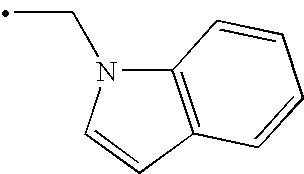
C12=C(C=CN1CC)C=CC=C2
